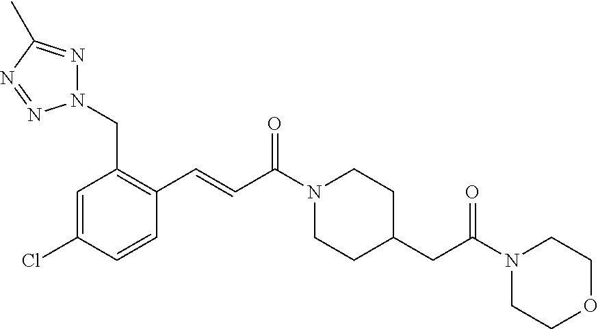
N1(CC2=C(C=CC(N3CCC(CC(N4CCOCC4)=O)CC3)=O)C=CC(Cl)=C2)N=C(C)N=N1
